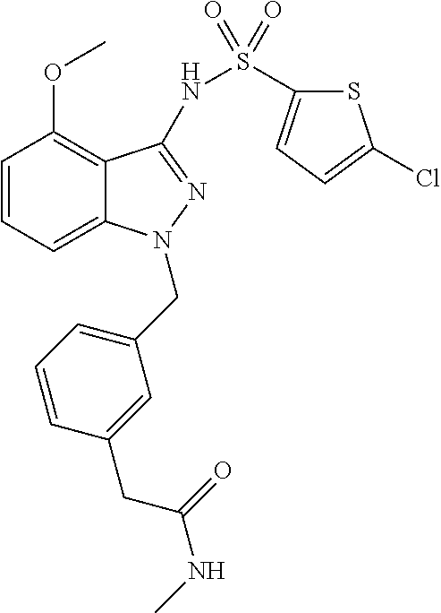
C1=CC=C2C(=C1OC)C(NS(=O)(=O)C1=CC=C(Cl)S1)=NN2CC1=CC=CC(CC(=O)NC)=C1
